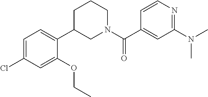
C1=C(Cl)C=C(OCC)C(C2CN(C(C3=CC(N(C)C)=NC=C3)=O)CCC2)=C1
